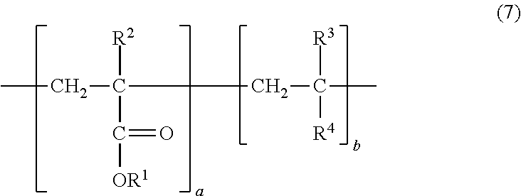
CCC(CC([R3])([R4])C)([R2])C(=O)[OR1]
